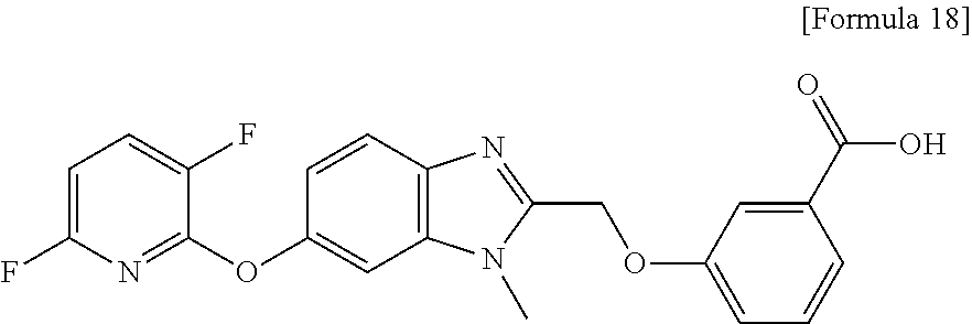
C1=C(F)N=C(OC2=CC3=C(C=C2)N=C(COC2=CC=CC(C(O)=O)=C2)N3C)C(F)=C1
